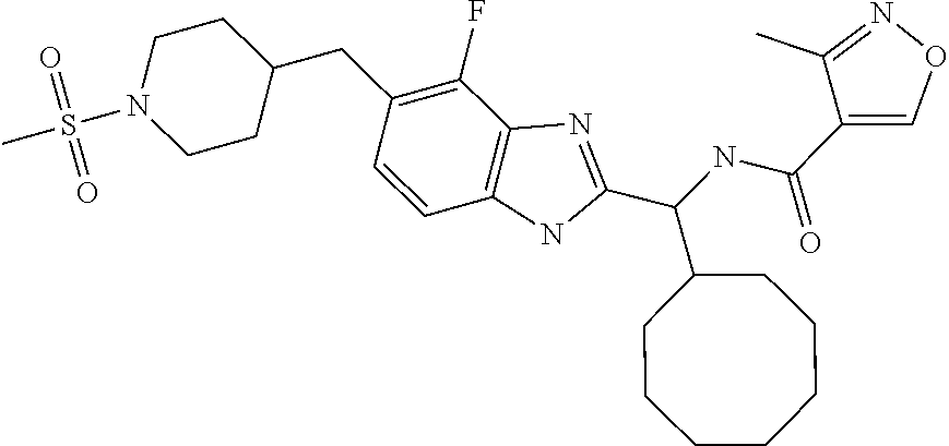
C1(CC2CCN(S(C)(=O)=O)CC2)=C(F)C2=C(C=C1)NC(C(NC(=O)C1=CON=C1C)C1CCCCCCC1)=N2
